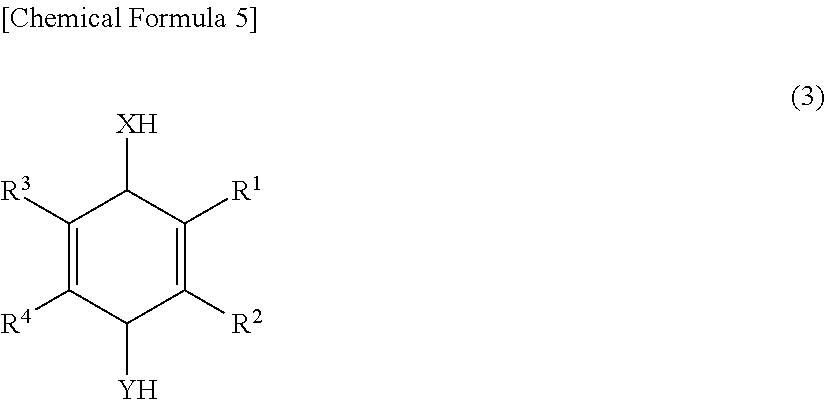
C1([R3])=C([R4])C([Y])C([R2])=C([R1])C1[XH]
